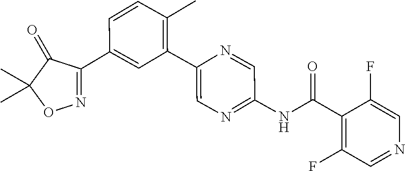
C1(C2=CC(C3=CN=C(NC(C4=C(F)C=NC=C4F)=O)C=N3)=C(C)C=C2)=NOC(C)(C)C1=O
